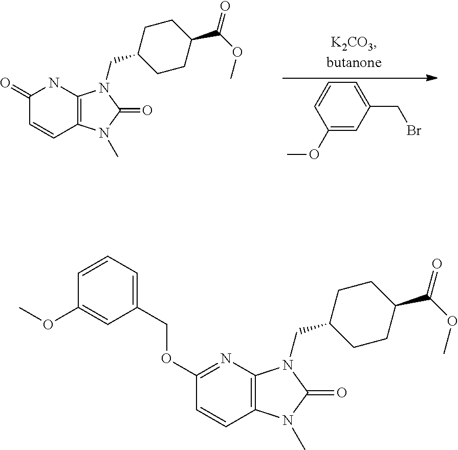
C1(=O)C=CC2=C(N1)N(CC1CCC(C(=O)OC)CC1)C(=O)N2C.C1(OC)=CC(CBr)=CC=C1.C1(OCC2=CC=CC(OC)=C2)=NC2=C(C=C1)N(C)C(=O)N2CC1CCC(C(=O)OC)CC1
